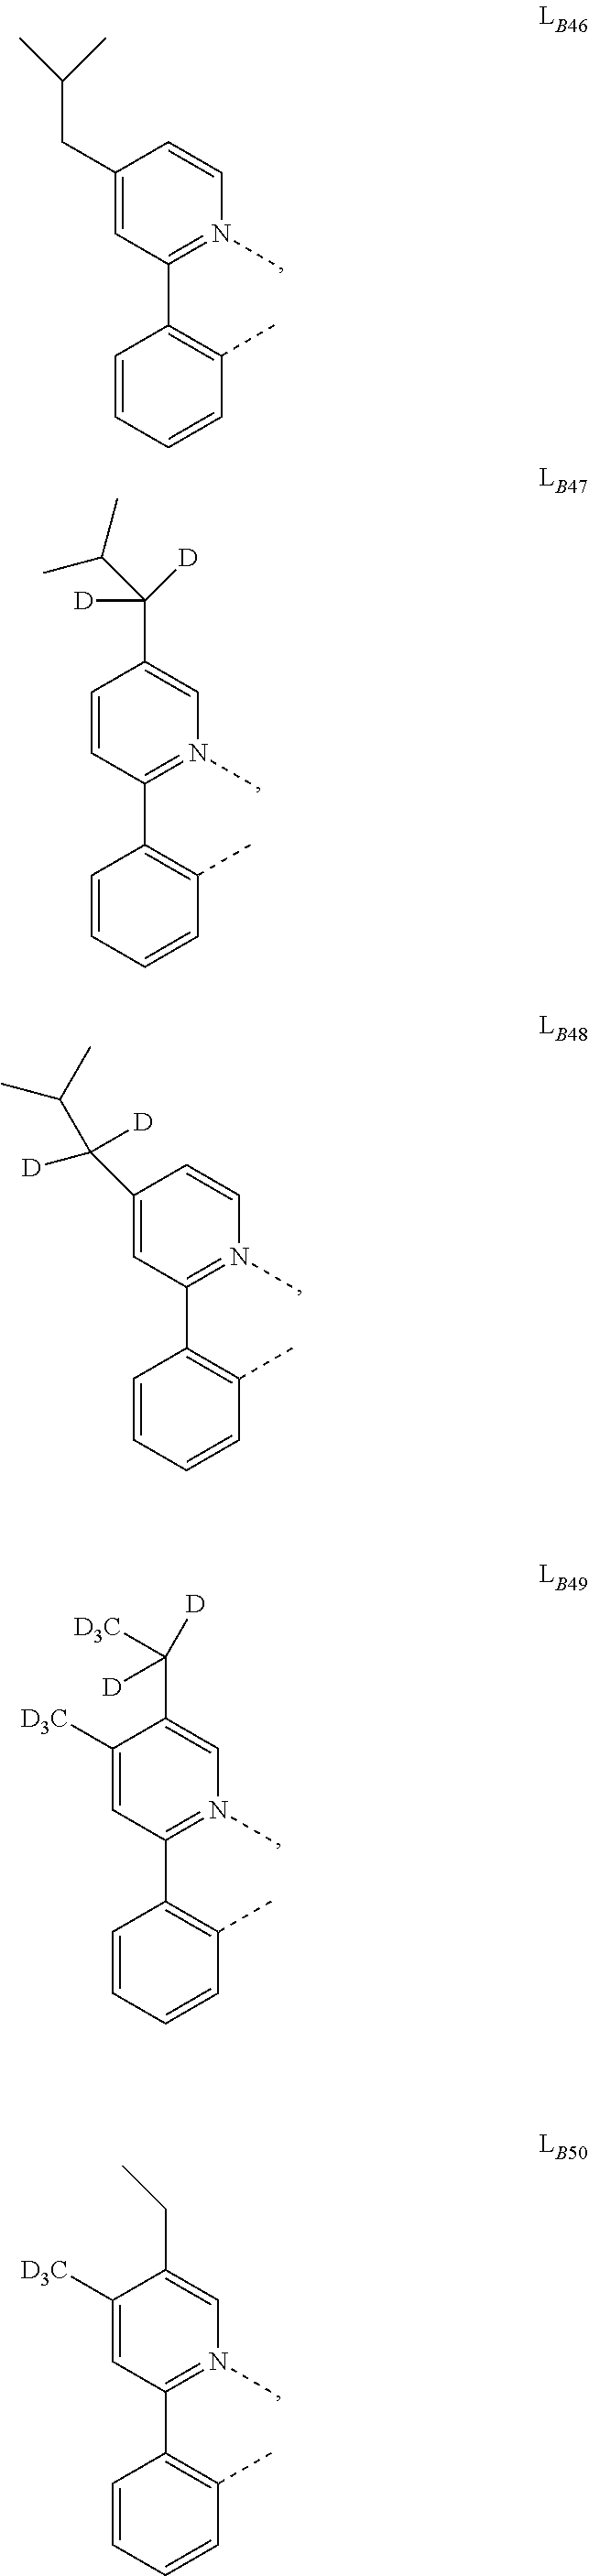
C1(CC(C)C)=CC(C2=C(C)C=CC=C2)=N(C)C=C1.C1=CC(C2=C(C)C=CC=C2)=N(C)C=C1C(C(C)C)([D])[D].C1(C([D])([D])C(C)C)=CC(C2=C(C)C=CC=C2)=N(C)C=C1.C1([D3C])=CC(C2=C(C)C=CC=C2)=N(C)C=C1C([D])([D])[D3C].C1([D3C])=CC(C2=C(C)C=CC=C2)=N(C)C=C1CC
